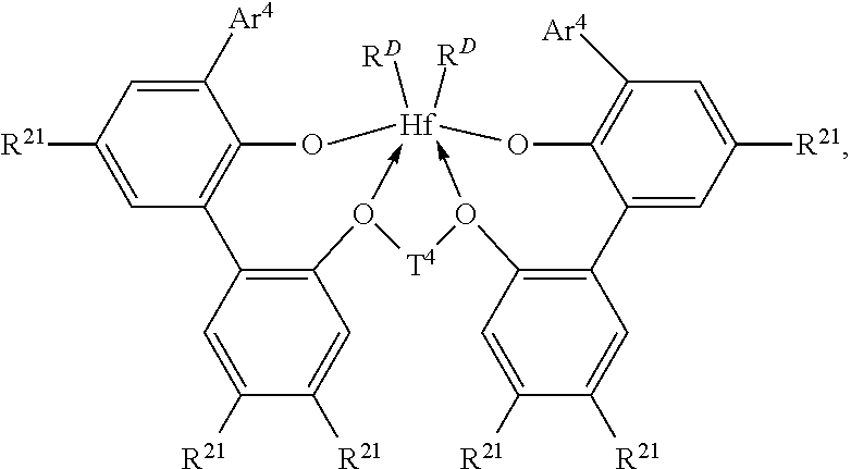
O12->[Hf]3([RD])([RD])(-O([T4]1)C1=C(C4=CC([R21])=CC([Ar4])=C4O3)C=C([R21])C([R21])=C1)OC1=C(C=C([R21])C=C1[Ar4])C1=C2C=C([R21])C([R21])=C1
